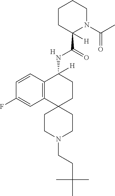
[H].C12=C(C=CC(F)=C1)C(NC(C1([H])N(C(=O)C)CCCC1)=O)([H])CCC21CCN(CCC(C)(C)C)CC1
